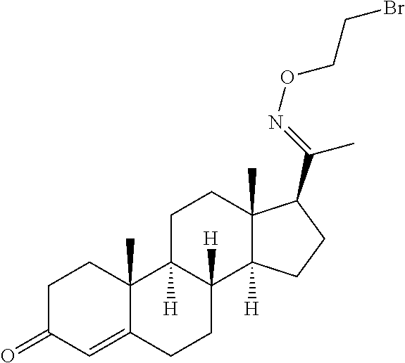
C1C(=O)C=C2C(C)(C1)C1([H])C([H])(CC2)C2([H])C(C)(CC1)C(C(=NOCCBr)C)CC2
